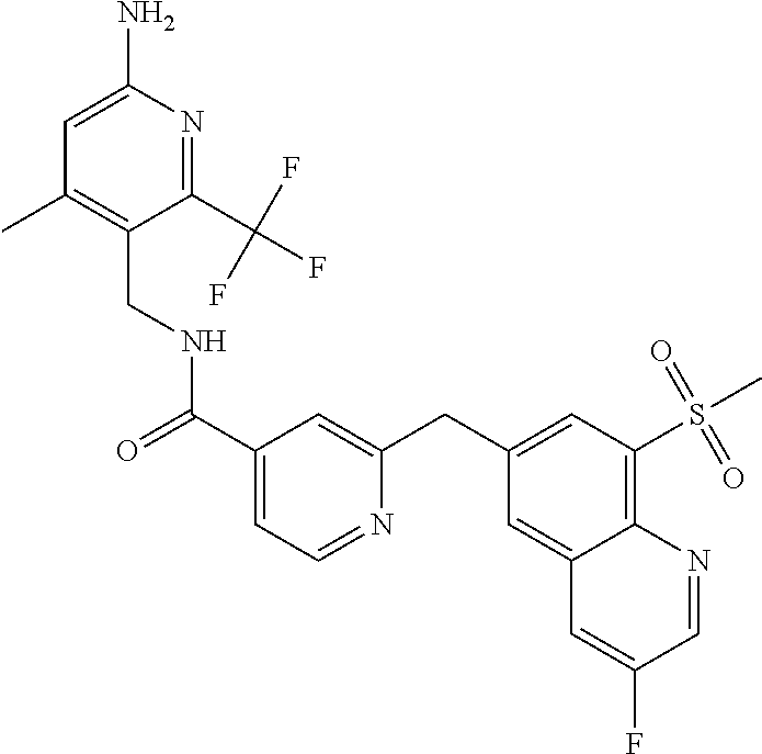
C1(N)=CC(C)=C(CNC(C2=CC=NC(CC3=CC(S(C)(=O)=O)=C4C(=C3)C=C(F)C=N4)=C2)=O)C(C(F)(F)F)=N1
